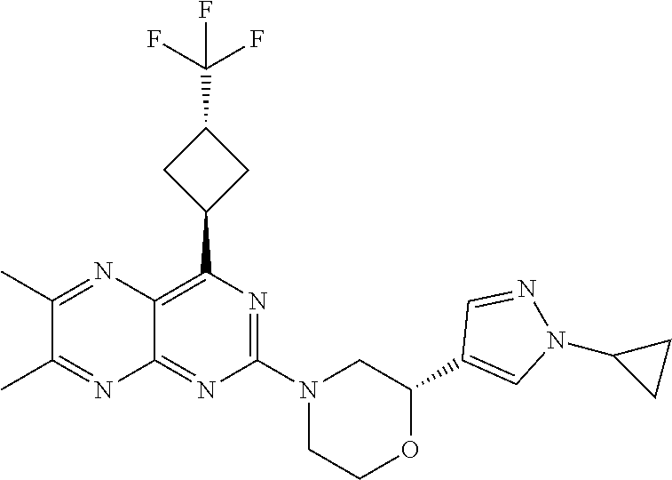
C1(C2=CN(C3CC3)N=C2)OCCN(C2=NC(C3CC(C(F)(F)F)C3)=C3C(=N2)N=C(C)C(C)=N3)C1
